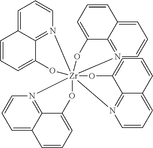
C1=C2C3=N(C=C1)[Zr]145(OC3=CC=C2)(OC2=CC=CC3=CC=CN1=C23)(OC1=CC=CC2=CC=CN4=C12)OC1=CC=CC2=CC=CN5=C12
